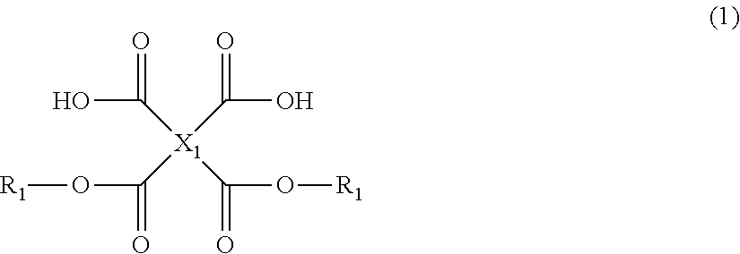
[R1]OC([X1](C(O)=O)(C(O)=O)C(O[R1])=O)=O
